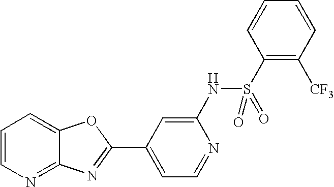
C12=NC=CC=C1OC(C1=CC=NC(NS(C3=C([CF3])C=CC=C3)(=O)=O)=C1)=N2
